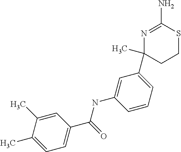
N1=C(N)SCCC1(C)C1=CC=CC(NC(C2=CC=C(C)C(C)=C2)=O)=C1
